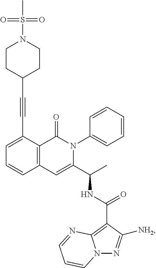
C1(C#CC2CCN(S(C)(=O)=O)CC2)=CC=CC2=C1C(=O)N(C1=CC=CC=C1)C(C(C)NC(C1=C3N(N=C1[NH2])C=CC=N3)=O)=C2
